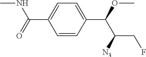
C1=CC(C(OC)C([N3])CF)=CC=C1C(=O)NC
